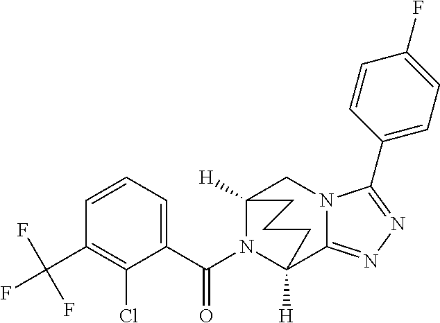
C12([H])N(C(C3=CC=CC(C(F)(F)F)=C3Cl)=O)C([H])(C3=NN=C(C4=CC=C(F)C=C4)N3C1)CCC2
